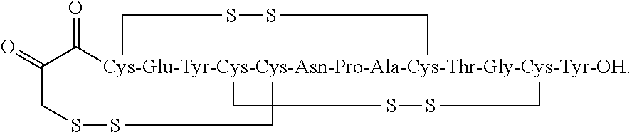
C([Cys-Glu-Tyr-Cys-Cys-Asn-Pro-Ala-Cys-Thr-Gly-Cys-Tyr-OH])(=O)C(=O)CSS.SS.SS
